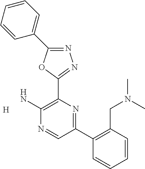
[H].NC1=C(C2=NN=C(C3=CC=CC=C3)O2)N=C(C2=C(CN(C)C)C=CC=C2)C=N1
